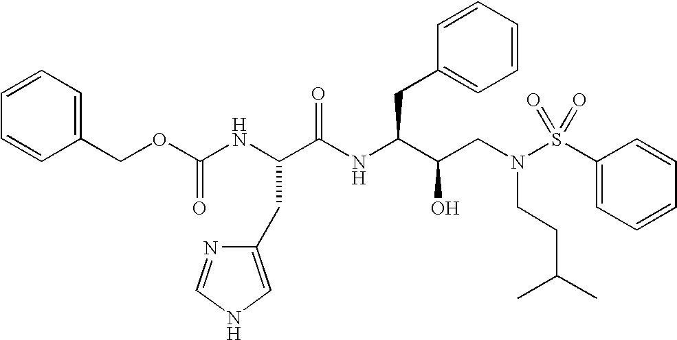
C(C(NC(CC1=CC=CC=C1)C(CN(S(C1=CC=CC=C1)(=O)=O)CCC(C)C)O)=O)(NC(OCC1=CC=CC=C1)=O)CC1=CNC=N1
